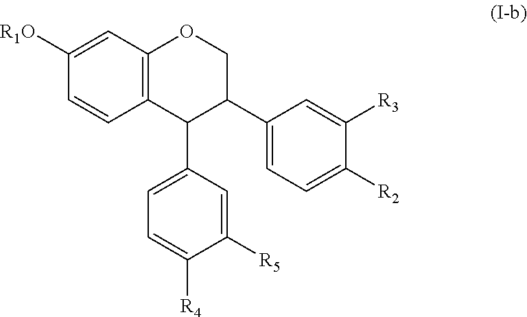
C1=CC2=C(C=C1[R1O])OCC(C1=CC=C([R2])C([R3])=C1)C2C1=CC=C([R4])C([R5])=C1
